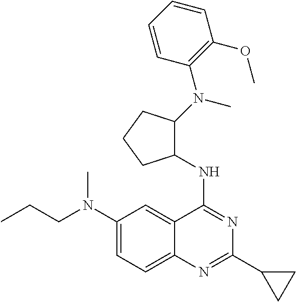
C(N(C1=CC=C2C(=C1)C(NC1C(N(C)C3=C(OC)C=CC=C3)CCC1)=NC(C1CC1)=N2)C)CC
